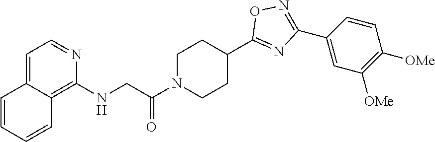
C1N(C(CNC2=C3C(=CC=N2)C=CC=C3)=O)CCC(C2=NC(C3=CC([OMe])=C([OMe])C=C3)=NO2)C1
